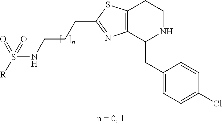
C12=C(SC(CCCNS([R])(=O)=O)=N1)CCNC2CC1=CC=C(Cl)C=C1
